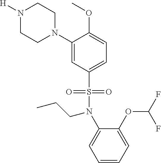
C1(N2CCN([H])CC2)=CC(S(=O)(=O)N(C2=CC=CC=C2OC(F)F)CCC)=CC=C1OC
